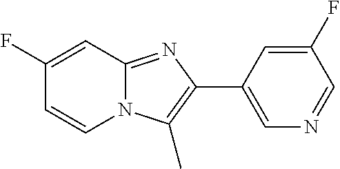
C1(F)=CC2=NC(C3=CN=CC(F)=C3)=C(C)N2C=C1
